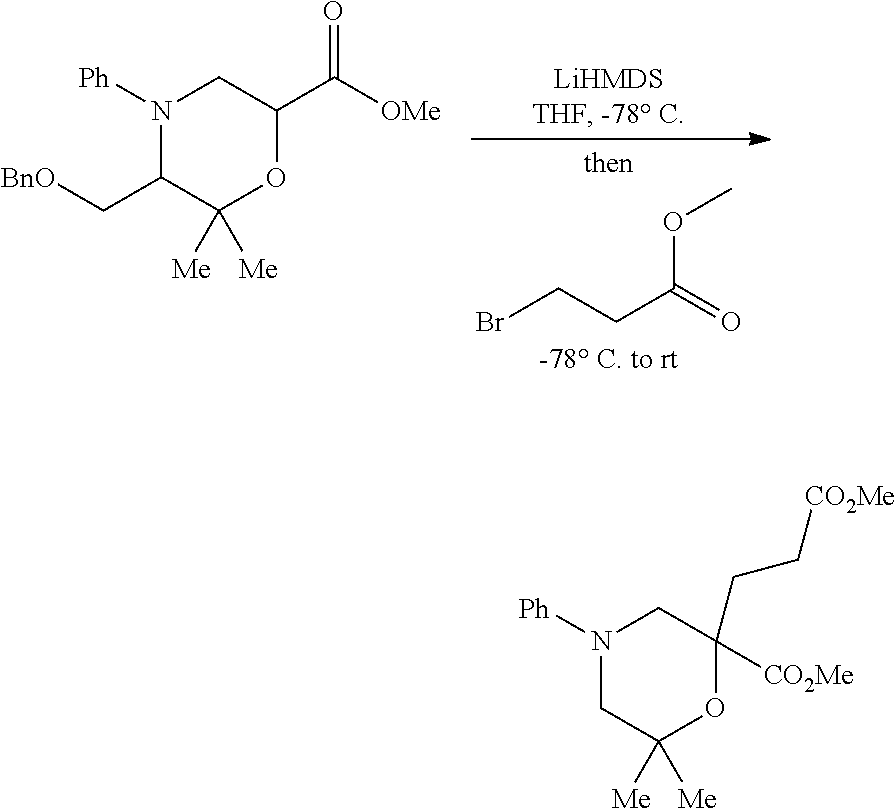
BrCCC(=O)OC.C1(C[BnO])C([Me])([Me])OC(C([OMe])=O)CN1[Ph].C1C([Me])([Me])OC(CC[CO2Me])([CO2Me])CN1[Ph]
